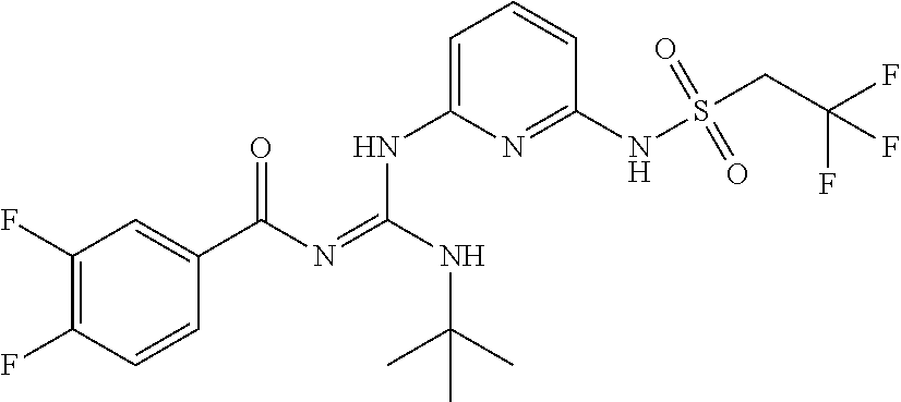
C1(F)=C(F)C=CC(C(N=C(NC(C)(C)C)NC2=CC=CC(NS(CC(F)(F)F)(=O)=O)=N2)=O)=C1
